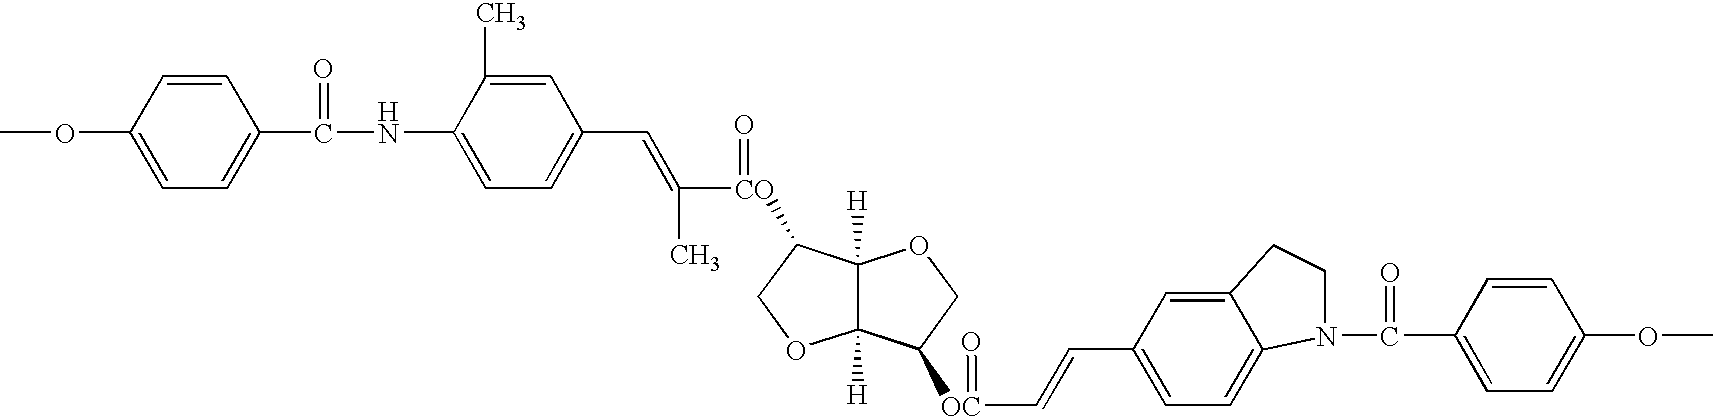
COC1=CC=C(C(=O)NC2=CC=C(C=C([CO](=O)C3C4([H])C([H])(OC3)C([OC](=O)C=CC3=CC=C5C(=C3)CCN5C(=O)C3=CC=C(OC)C=C3)CO4)C)C=C2C)C=C1
